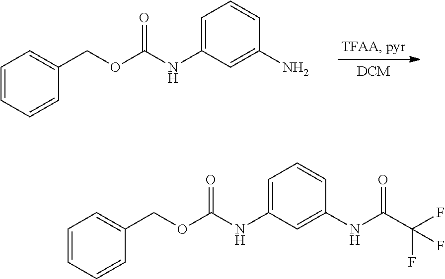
C1=CC=CC(COC(NC2=CC=CC(N)=C2)=O)=C1.C1=CC=CC(COC(NC2=CC=CC(NC(C(F)(F)F)=O)=C2)=O)=C1
